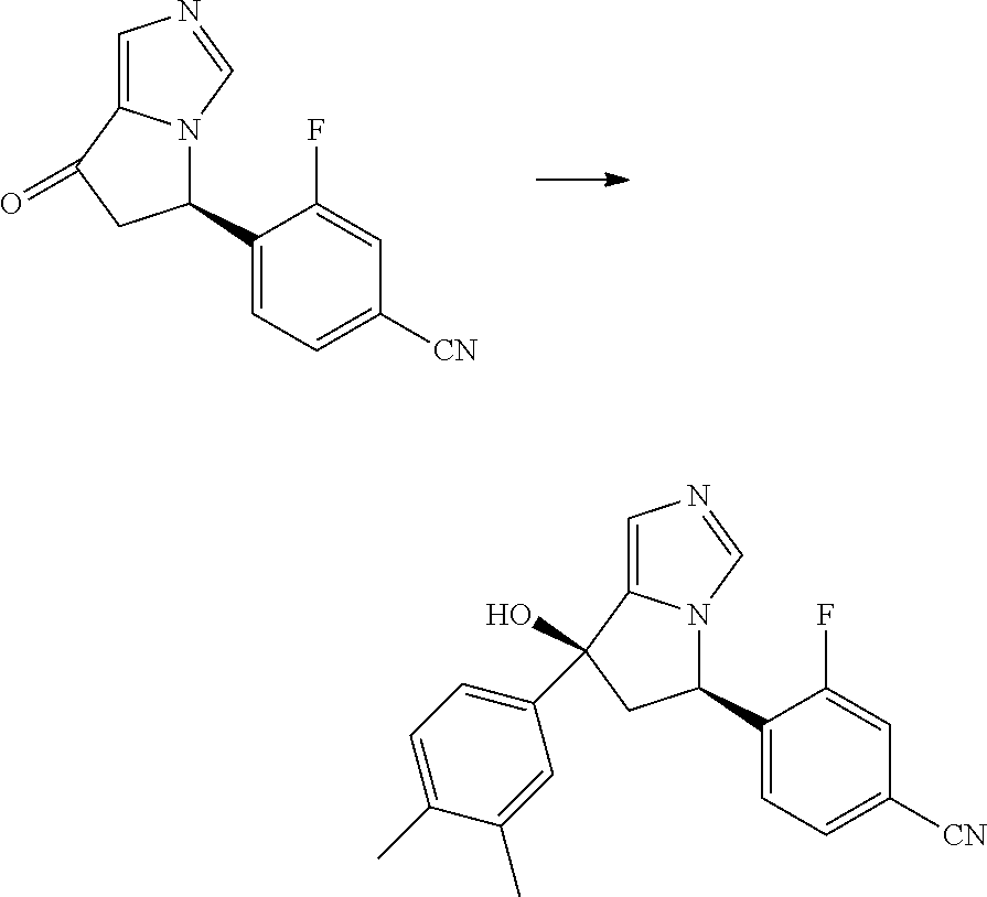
C1(C2N3C(=CN=C3)C(=O)C2)=CC=C([CN])C=C1F.C1(C2N3C(=CN=C3)C(C3=CC=C(C)C(C)=C3)(O)C2)=CC=C([CN])C=C1F
